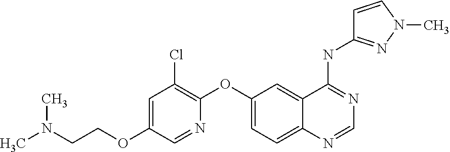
C1=C(OCCN(C)C)C=NC(OC2=CC=C3C(=C2)C(NC2=NN(C)C=C2)=NC=N3)=C1Cl
